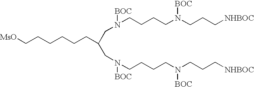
[MsO]CCCCCCC(CN([BOC])CCCCN(CCC[NHBOC])[BOC])CN([BOC])CCCCN(CCC[NHBOC])[BOC]
